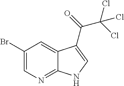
C1(Br)=CN=C2C(=C1)C(C(=O)C(Cl)(Cl)Cl)=CN2
